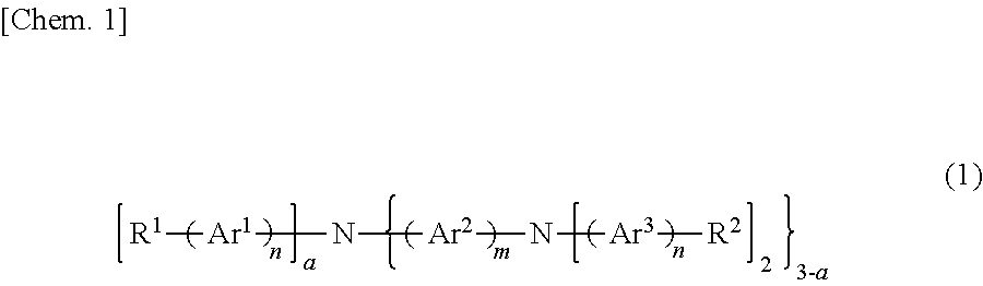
[R1][Ar1]N[Ar2]N[Ar3][R2]
